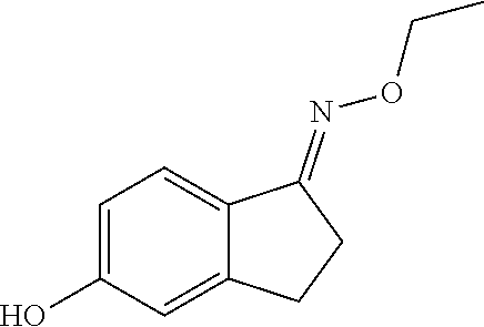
C1=C(O)C=C2C(=C1)C(=NOCC)CC2
